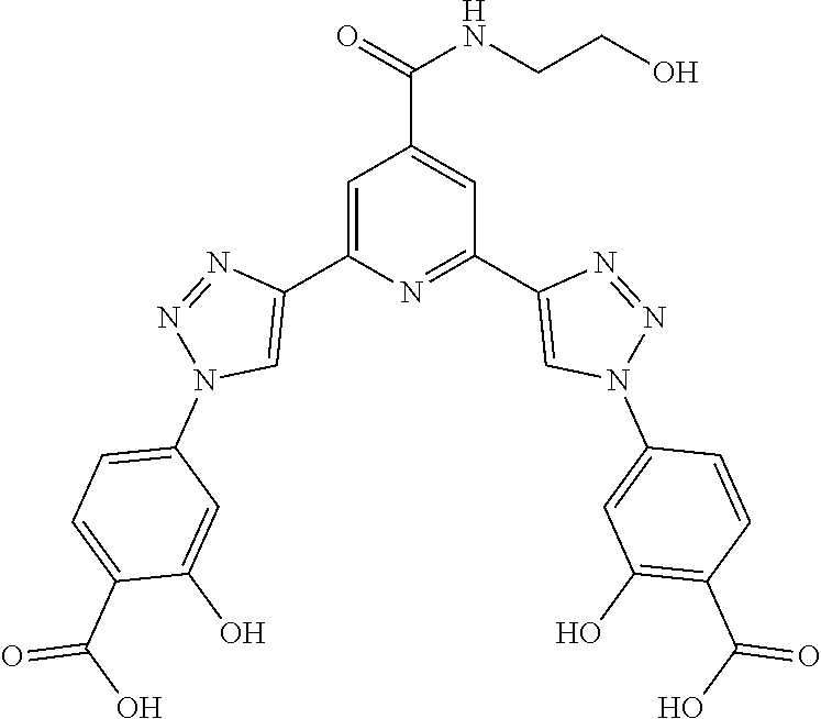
C1=C(C2=CN(C3=CC=C(C(O)=O)C(O)=C3)N=N2)N=C(C2=CN(C3=CC(O)=C(C(O)=O)C=C3)N=N2)C=C1C(=O)NCCO
